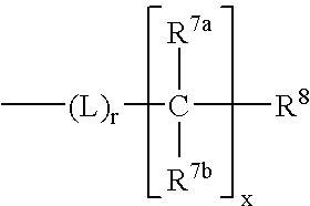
C[(L)r]C([R7a])([R7b])[R8]
